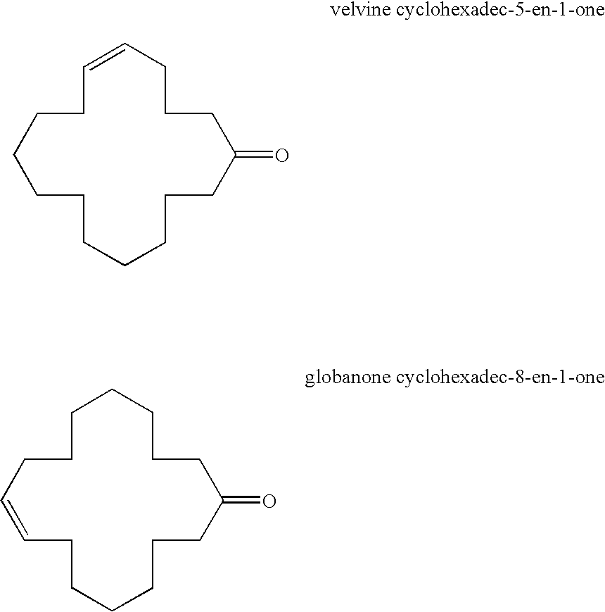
C1C=CCCCC(=O)CCCCCCCCC1.C1CCCCCC(=O)CCCCCCC=CC1
